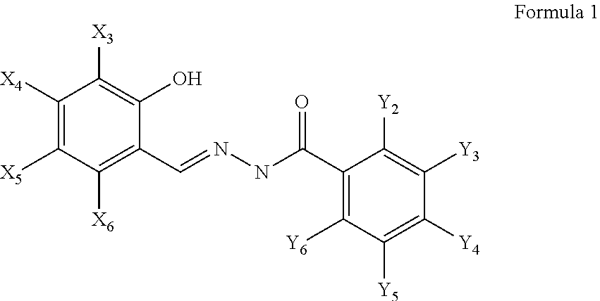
C1([X4])=C([X5])C([X6])=C(C=NNC(=O)C2=C([Y6])C([Y5])=C([Y4])C([Y3])=C2[Y2])C(O)=C1[X3]
